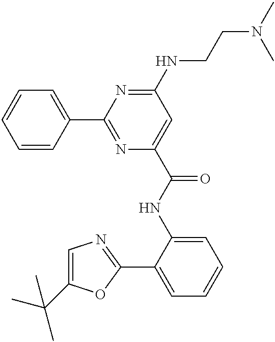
C1(C2=NC(C(NC3=CC=CC=C3C3=NC=C(C(C)(C)C)O3)=O)=CC(NCCN(C)C)=N2)=CC=CC=C1
